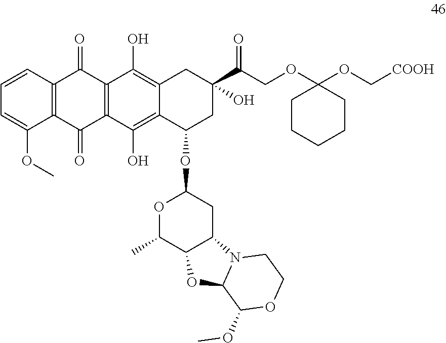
O=C(C1(O)CC2=C(O)C3=C(C(O)=C2C(OC2OC(C)C4C(C2)N2C(O4)C(OC)OCC2)C1)C(=O)C1=C(C3=O)C=CC=C1OC)COC1(OC[COOH])CCCCC1
